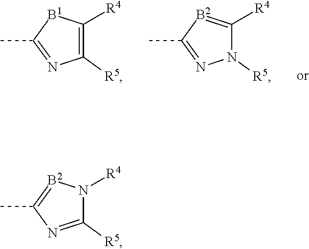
C1([R5])=C([R4])[B1]C(C)=N1.N1([R5])C([R4])=[B2]C(C)=N1.C1([R5])=NC(C)=[B2]N1[R4]
